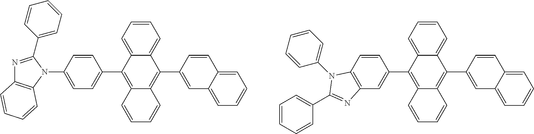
C1=CC=C2C(=C1)C(C1=CC3=CC=CC=C3C=C1)=C1C(=C2C2=CC=C(N3C(C4=CC=CC=C4)=NC4=C3C=CC=C4)C=C2)C=CC=C1.C1=CC=C2C(=C1)C(C1=CC3=CC=CC=C3C=C1)=C1C(=C2C2=CC3=C(C=C2)N(C2=CC=CC=C2)C(C2=CC=CC=C2)=N3)C=CC=C1
